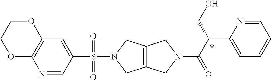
N1=CC(S(=O)(N2CC3=C(C2)CN(C(C(C2=CC=CC=N2)CO)=O)C3)=O)=CC2=C1OCCO2
